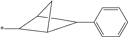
C1(C2=CC=CC=C2)C2C(*)C(C1)C2
